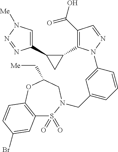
C1(C(O)=O)=C(C2C(C3=CN([Me])N=N3)C2)N(C2=CC(CN3S(=O)(=O)C4=C(OC(C[Me])C3)C=CC(Br)=C4)=CC=C2)N=C1
